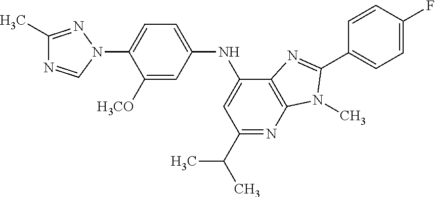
C1(C)=NN(C2=CC=C(NC3=CC(C(C)C)=NC4=C3N=C(C3=CC=C(F)C=C3)N4C)C=C2[H3CO])C=N1
